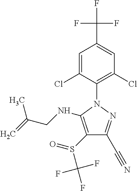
C1=C(Cl)C(N2C(NCC(=C)C)=C(S(=O)C(F)(F)F)C(C#N)=N2)=C(Cl)C=C1C(F)(F)F
